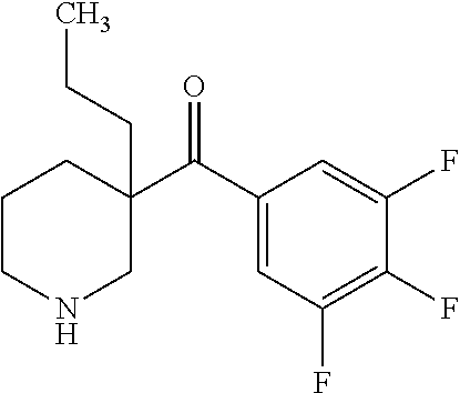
C1(C(C2=CC(F)=C(F)C(F)=C2)=O)(CCC)CCCNC1
